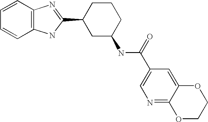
C1=CC2=C(C=C1)NC(C1CC(NC(C3=CN=C4C(=C3)OCCO4)=O)CCC1)=N2
